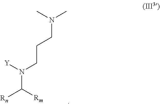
[Rn]C([Rm])N([Y])CCCN(C)C
